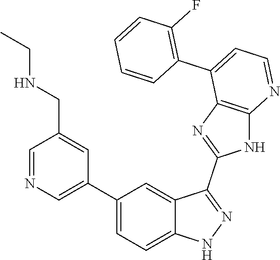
C1=NC=C(C2=CC=C3C(=C2)C(C2=NC4=C(N2)N=CC=C4C2=C(F)C=CC=C2)=NN3)C=C1CNCC
